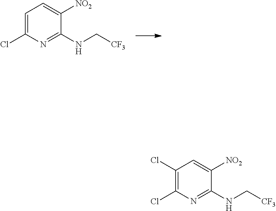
C1(Cl)=C(Cl)N=C(NC[CF3])C([NO2])=C1.C1=C(Cl)N=C(NC[CF3])C([NO2])=C1
